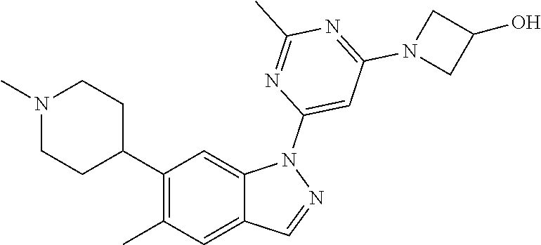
C1(C2CCN(C)CC2)=C(C)C=C2C(=C1)N(C1=CC(N3CC(O)C3)=NC(C)=N1)N=C2
